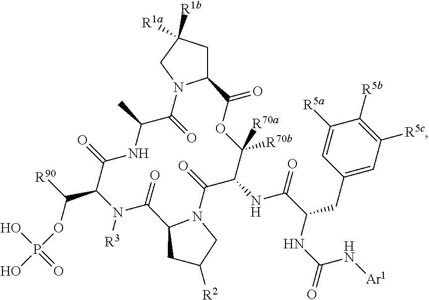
C12CC([R1b])([R1a])CN1C(=O)C(C)NC(=O)C(C(OP(O)(O)=O)[R90])N([R3])C(=O)C1N(C(=O)C(NC(=O)C(CC3=CC([R5c])=C([R5b])C([R5a])=C3)NC(=O)N[Ar1])C([R70a])([R70b])OC2=O)CC([R2])C1
